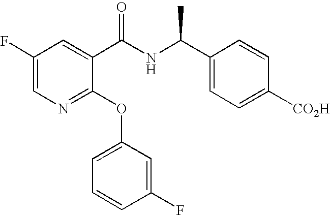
C1(F)=CN=C(OC2=CC=CC(F)=C2)C(C(NC(C2=CC=C([CO2H])C=C2)C)=O)=C1
